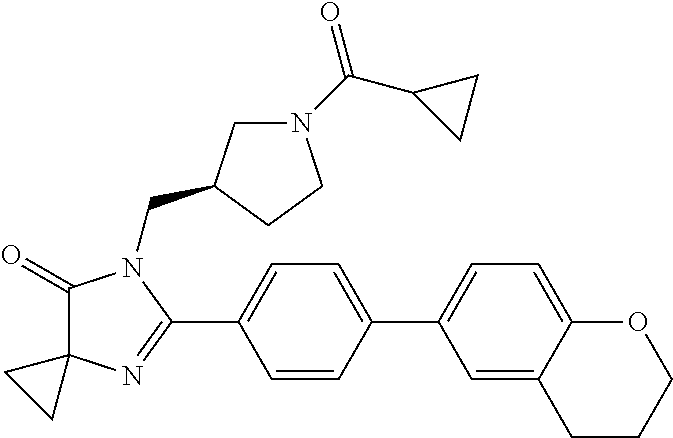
C1(=O)C2(N=C(C3=CC=C(C4=CC=C5C(=C4)CCCO5)C=C3)N1CC1CN(C(C3CC3)=O)CC1)CC2
